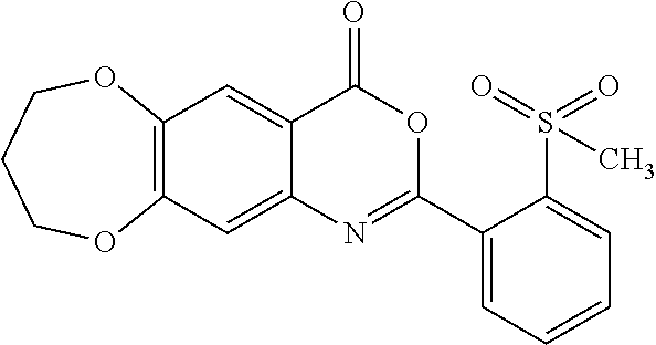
C12=C(C=C3C(=C1)C(=O)OC(C1=CC=CC=C1S(=O)(=O)C)=N3)OCCCO2
